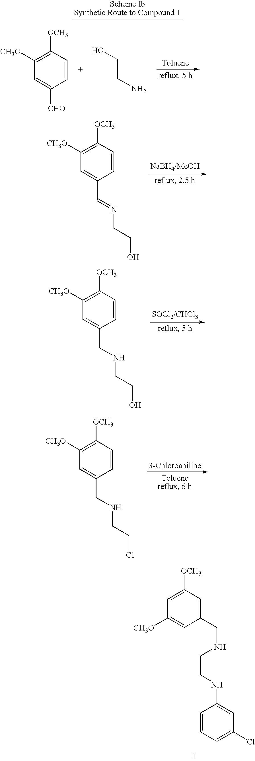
C1([CH3O])=C([OCH3])C=CC(C=NCCO)=C1.C1([CH3O])=C([OCH3])C=CC(CNCCO)=C1.C1([CH3O])=C([OCH3])C=CC(CNCCCl)=C1.C1=C([OCH3])C=C(CNCCNC2=CC(Cl)=CC=C2)C=C1[CH3O].C1([CH3O])=C([OCH3])C=CC([CHO])=C1.C(CN)O
